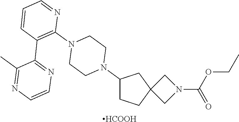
[HCOOH].C1CC2(CC1N1CCN(C3=C(C4=NC=CN=C4C)C=CC=N3)CC1)CN(C(=O)OCC)C2
